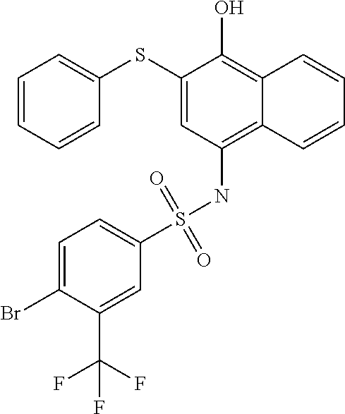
C1(SC2=CC=CC=C2)=CC(NS(C2=CC=C(Br)C(C(F)(F)F)=C2)(=O)=O)=C2C(=C1O)C=CC=C2
